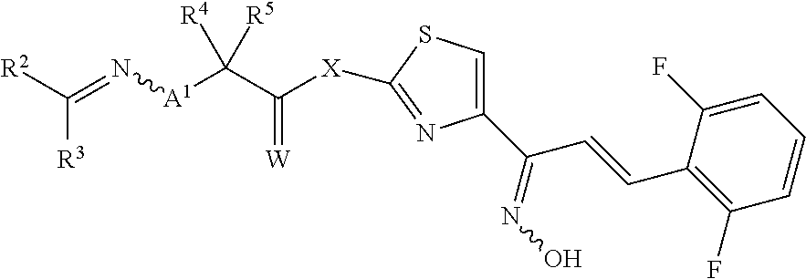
C1(C(=NO)C=CC2=C(F)C=CC=C2F)=CSC([X]C(C([A1]N=C([R2])[R3])([R4])[R5])=[W])=N1
